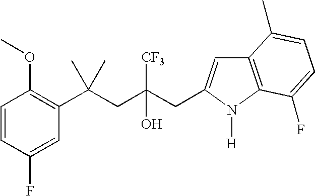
C1(F)=CC(C(CC(CC2=CC3=C(N2[H])C(F)=CC=C3C)([CF3])O)(C)C)=C(OC)C=C1
